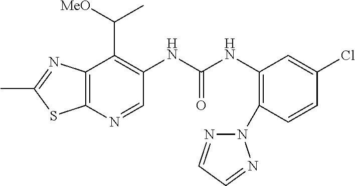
C1(C)=NC2=C(S1)N=CC(NC(NC1=C(N3N=CC=N3)C=CC(Cl)=C1)=O)=C2C([MeO])C
